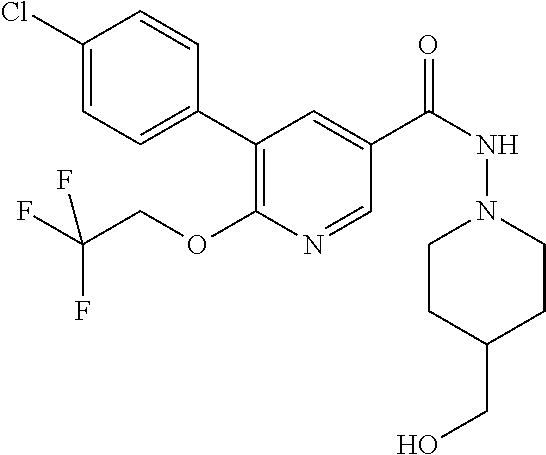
C1(Cl)=CC=C(C2=C(OCC(F)(F)F)N=CC(C(NN3CCC(CO)CC3)=O)=C2)C=C1
